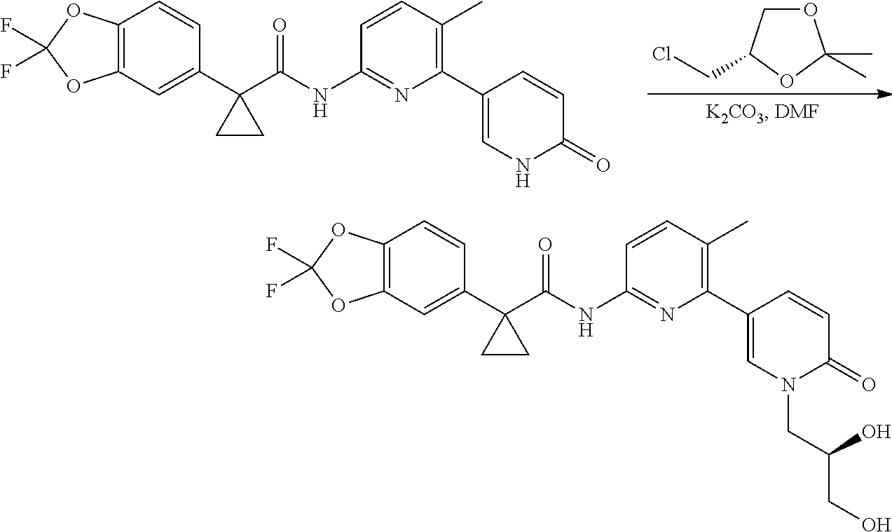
O1CC(CCl)OC1(C)C.C12=C(C=C(C3(C(NC4=NC(C5=CNC(=O)C=C5)=C(C)C=C4)=O)CC3)C=C1)OC(F)(F)O2.C12=C(C=C(C3(C(NC4=NC(C5=CN(CC(CO)O)C(=O)C=C5)=C(C)C=C4)=O)CC3)C=C1)OC(F)(F)O2
